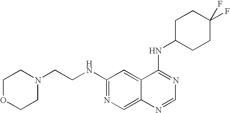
C1(NCCN2CCOCC2)=NC=C2C(=C1)C(NC1CCC(F)(F)CC1)=NC=N2
